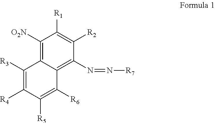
C1([O2N])=C2C(=C(N=N[R7])C([R2])=C1[R1])C([R6])=C([R5])C([R4])=C2[R3]
